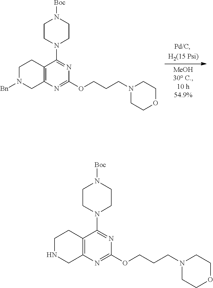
C12=C(N=C(OCCCN3CCOCC3)N=C1N1CCN([Boc])CC1)CN([Bn])CC2.C12=C(N=C(OCCCN3CCOCC3)N=C1N1CCN([Boc])CC1)CNCC2
